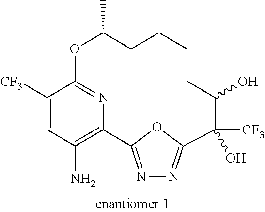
C1([CF3])=CC(N)=C2N=C1OC(C)CCCCC(O)C([CF3])(O)C1=NN=C2O1
